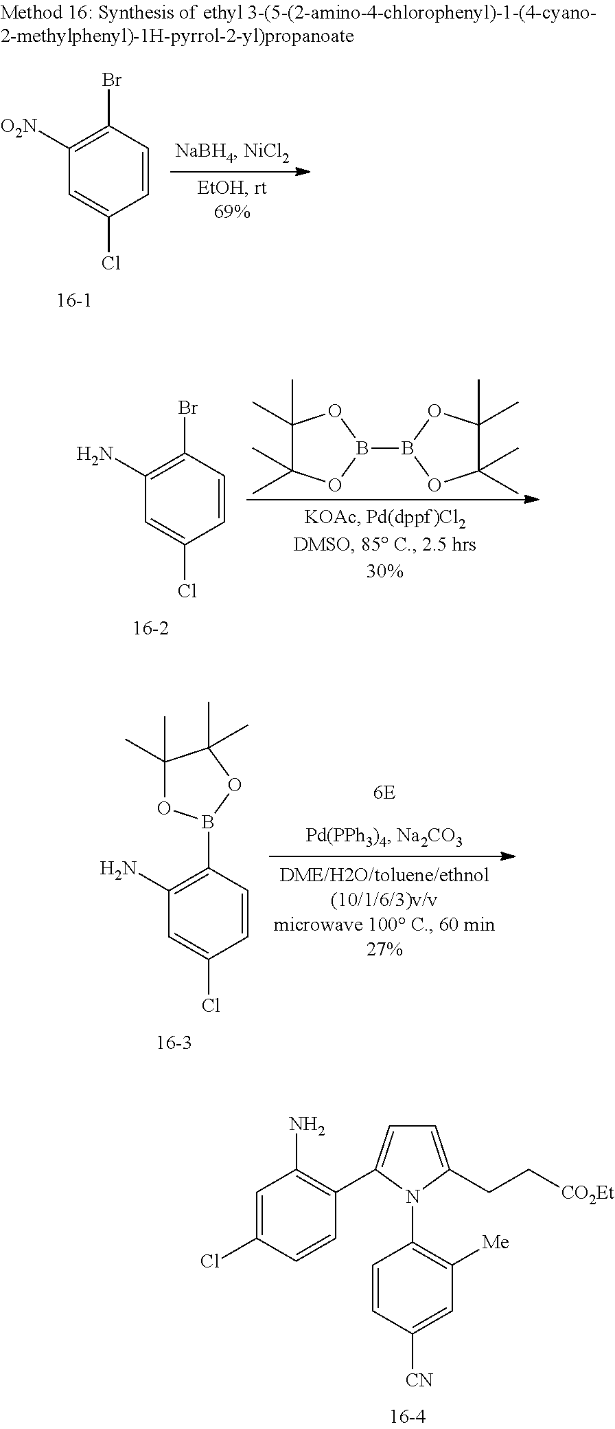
C1([O2N])=C(Br)C=CC(Cl)=C1.C1(N)=C(Br)C=CC(Cl)=C1.B1(B2OC(C)(C)C(C)(C)O2)OC(C)(C)C(C)(C)O1.C1(N)=C(B2OC(C)(C)C(C)(C)O2)C=CC(Cl)=C1.C1=C(Cl)C=CC(C2=CC=C(CC[CO2Et])N2C2=C([Me])C=C([CN])C=C2)=C1N
